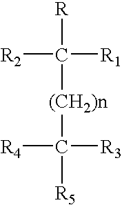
[R2]C([R1])([R])[(CH2)n]C([R5])([R3])[R4]
